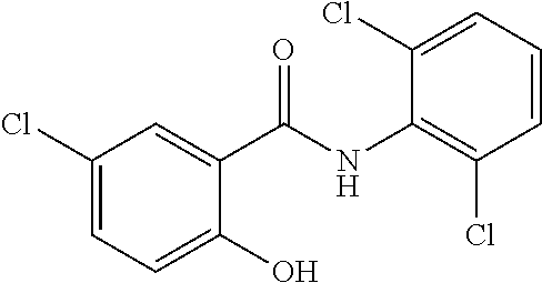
C1(Cl)=CC=C(O)C(C(NC2=C(Cl)C=CC=C2Cl)=O)=C1
